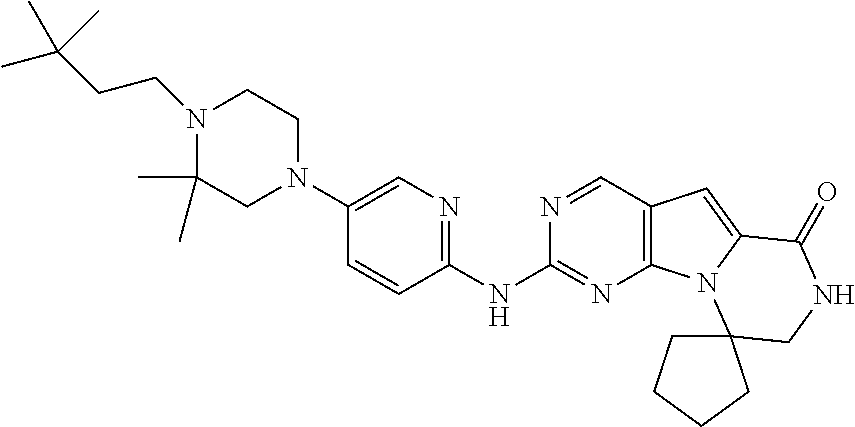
C1(N2CCN(CCC(C)(C)C)C(C)(C)C2)=CN=C(NC2=NC3=C(C=N2)C=C2N3C3(CNC2=O)CCCC3)C=C1
